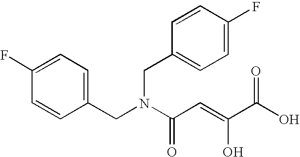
C1(F)=CC=C(CN(C(C=C(O)C(O)=O)=O)CC2=CC=C(F)C=C2)C=C1
